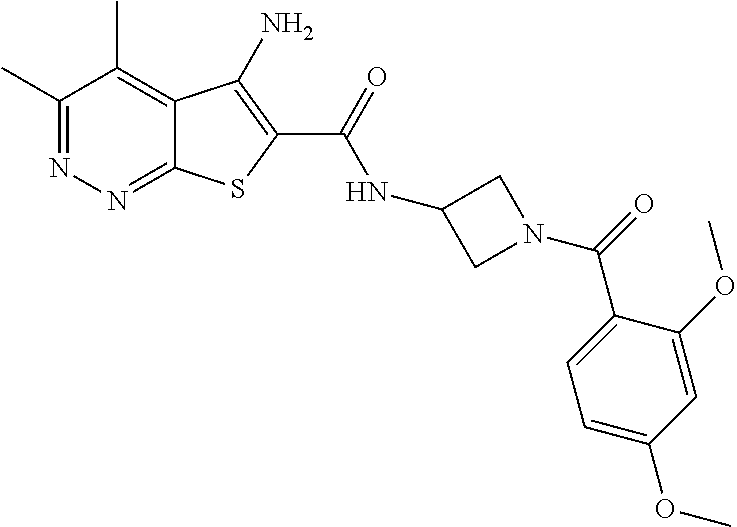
C1(C)=NN=C2C(=C1C)C(N)=C(C(=O)NC1CN(C(C3=CC=C(OC)C=C3OC)=O)C1)S2
